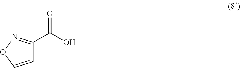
C(=O)(O)C1=NOC=C1
